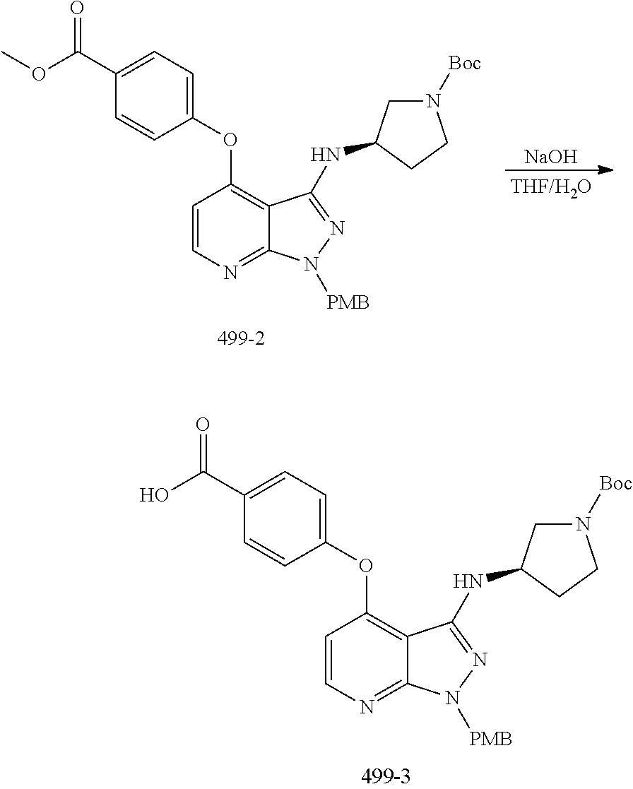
C1=CN=C2C(=C1OC1=CC=C(C(O)=O)C=C1)C(NC1CN([Boc])CC1)=NN2[PMB].C1=CN=C2C(=C1OC1=CC=C(C(OC)=O)C=C1)C(NC1CN([Boc])CC1)=NN2[PMB].[NaOH]
